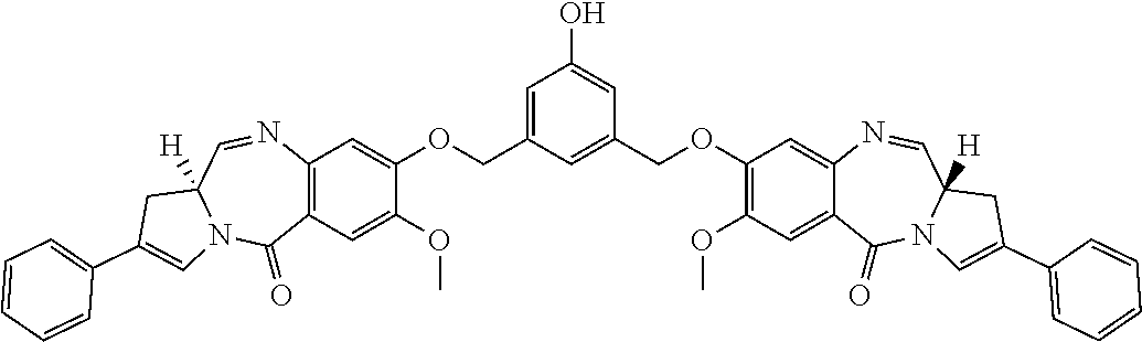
C1=C(COC2=CC3=C(C=C2OC)C(=O)N2C([H])(C=N3)CC(C3=CC=CC=C3)=C2)C=C(COC2=C(OC)C=C3C(=C2)N=CC2([H])N(C3=O)C=C(C3=CC=CC=C3)C2)C=C1O
